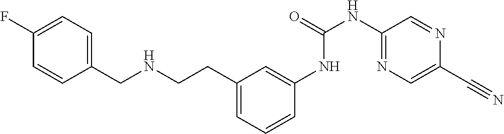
C1=CC(F)=CC=C1CNCCC1=CC=CC(NC(NC2=NC=C(C#N)N=C2)=O)=C1
